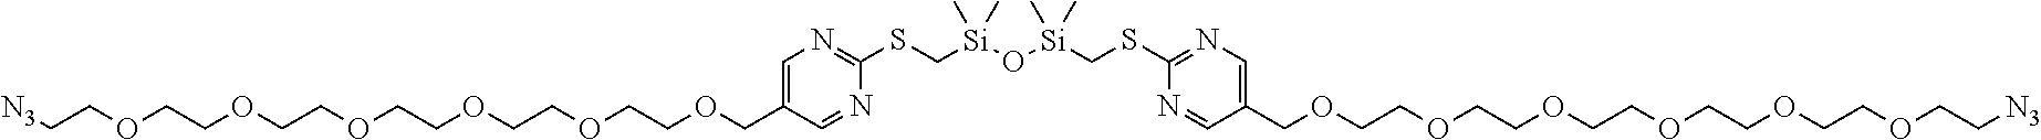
C1(SC[Si](O[Si](CSC2=NC=C(COCCOCCOCCOCCOCCOCC[N3])C=N2)(C)C)(C)C)=NC=C(COCCOCCOCCOCCOCCOCC[N3])C=N1
